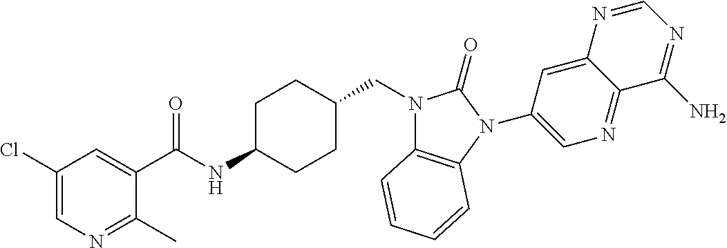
C1(Cl)=CN=C(C)C(C(NC2CCC(CN3C4=C(N(C5=CN=C6C(=C5)N=CN=C6N)C3=O)C=CC=C4)CC2)=O)=C1
